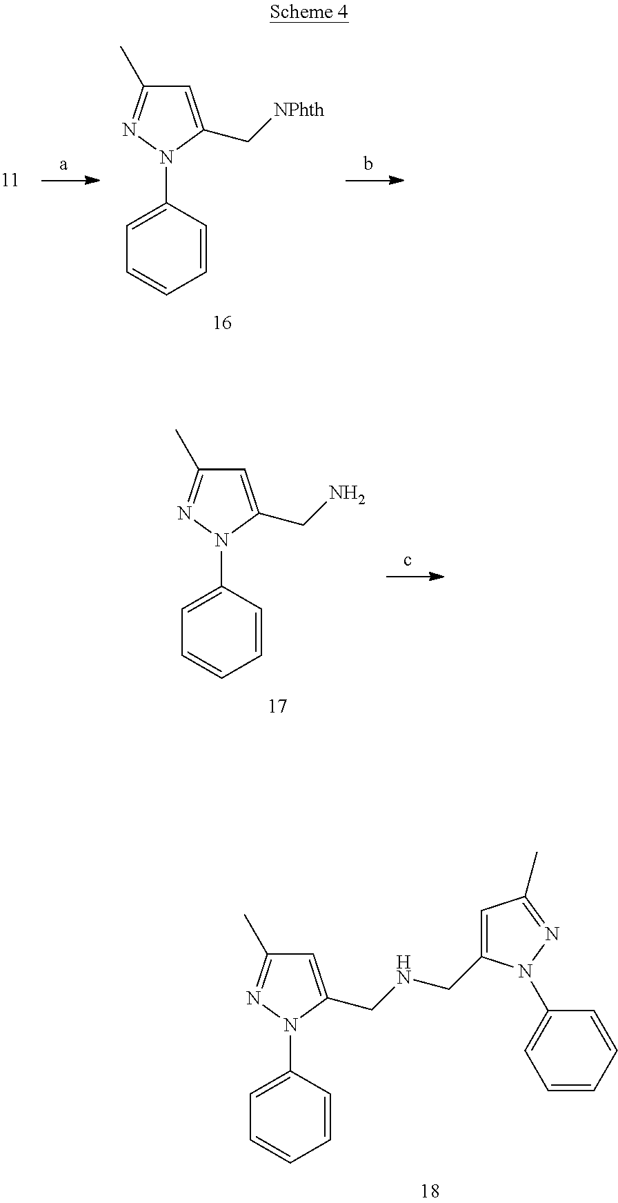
C1=CC(N2N=C(C)C=C2CNCC2=CC(C)=NN2C2=CC=CC=C2)=CC=C1.C1=CC(N2N=C(C)C=C2C[NPhth])=CC=C1.C1=CC(N2N=C(C)C=C2CN)=CC=C1
